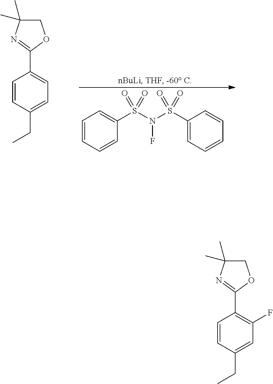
C1=CC=CC(S(N(S(C2=CC=CC=C2)(=O)=O)F)(=O)=O)=C1.C1=CC(CC)=CC=C1C1=NC(C)(C)CO1.C1=CC(CC)=CC(F)=C1C1=NC(C)(C)CO1
